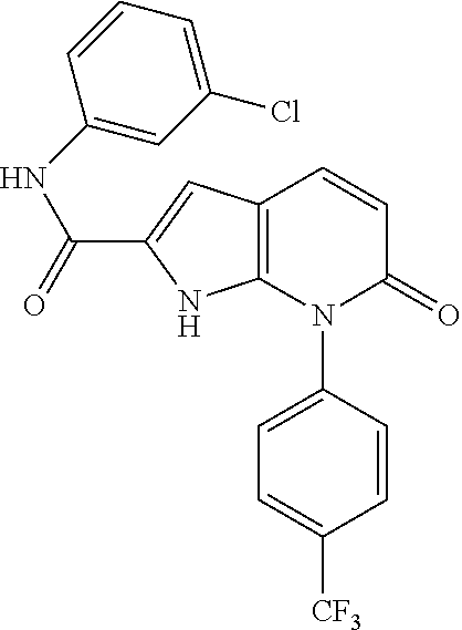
C1=CC(N2C(=O)C=CC3=C2NC(C(=O)NC2=CC(Cl)=CC=C2)=C3)=CC=C1[CF3]
